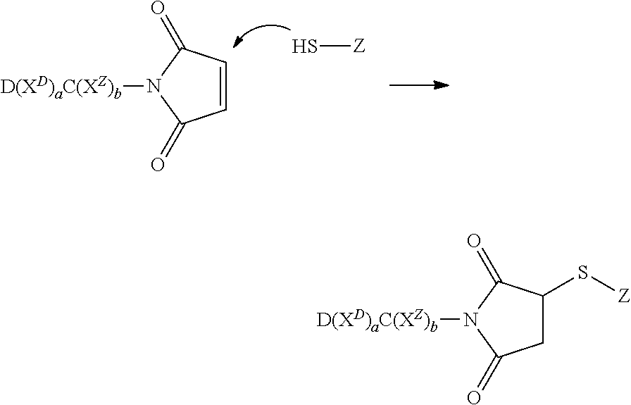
[D(XD)aC(XZ)b]N1C(=O)CC(S[Z])C1=O.[D(XD)aC(XZ)b]N1C(=O)C=CC1=O.S[Z]
